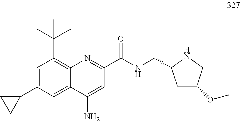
C1(C2=CC(C(C)(C)C)=C3C(=C2)C(N)=CC(C(NCC2CC(OC)CN2)=O)=N3)CC1
